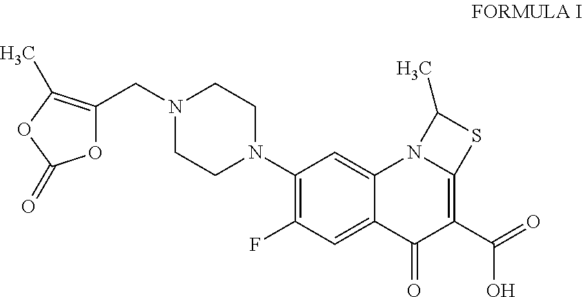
O1C(CN2CCN(C3=C(F)C=C4C(=C3)N3C(=C(C(O)=O)C4=O)SC3C)CC2)=C(C)OC1=O
